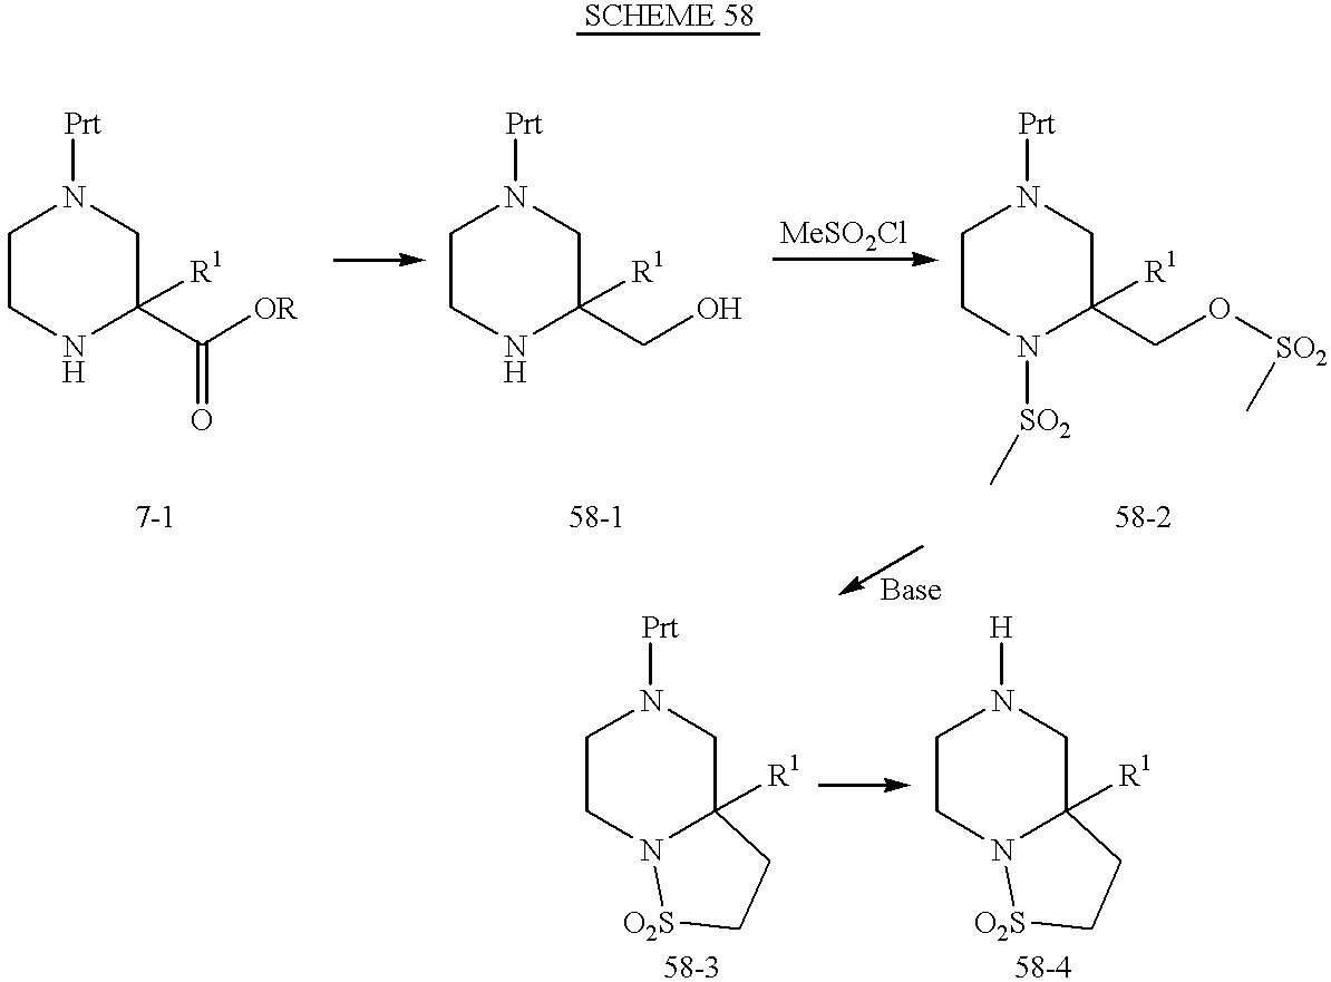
C1CNC(C([OR])=O)([R1])CN1[Prt].C1CNC(CO)([R1])CN1[Prt].C1CN([SO2]C)C(CO[SO2]C)([R1])CN1[Prt].C1CN2C([R1])(CN1[Prt])CC[O2S]2.C1CN2C([R1])(CN1[H])CC[O2S]2
